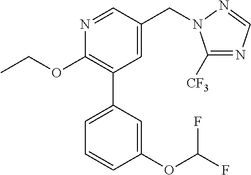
C1(OCC)=C(C2=CC=CC(OC(F)F)=C2)C=C(CN2C([CF3])=NC=N2)C=N1
